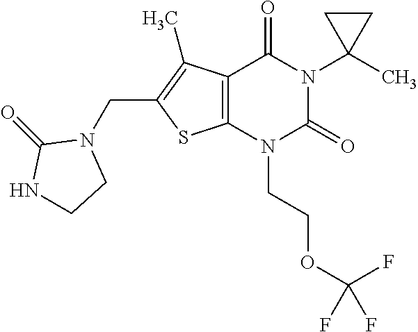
C12=C(N(CCOC(F)(F)F)C(=O)N(C3(C)CC3)C1=O)SC(CN1C(=O)NCC1)=C2C
